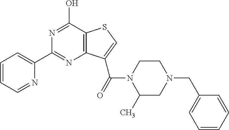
C1(C2=CC=CC=N2)=NC2=C(C(O)=N1)SC=C2C(=O)N1C(C)CN(CC2=CC=CC=C2)CC1
